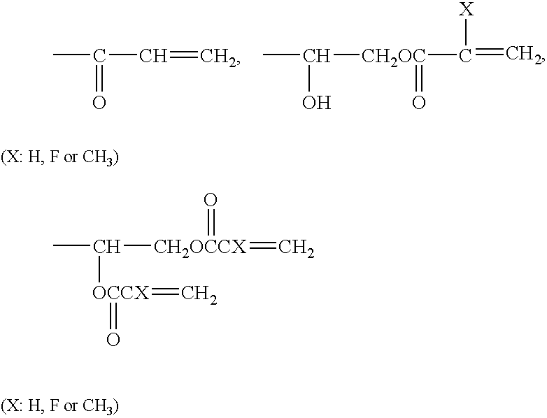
CC(C=C)=O.CC([CH2OC](C(=C)[X])=O)O.CC([CH2OCCX](=C)=O)[OCCX](=C)=O
